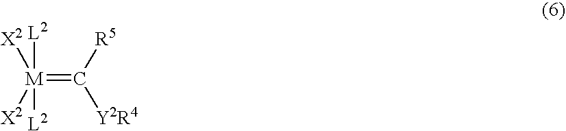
[M](=C([R5])[Y2R4])([L2])([L2])([X2])[X2]
